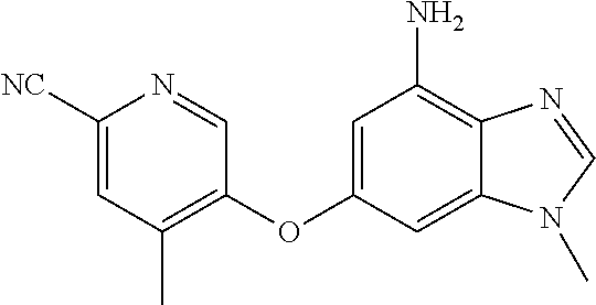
C1=NC([NC])=CC(C)=C1OC1=CC(N)=C2C(=C1)N(C)C=N2
